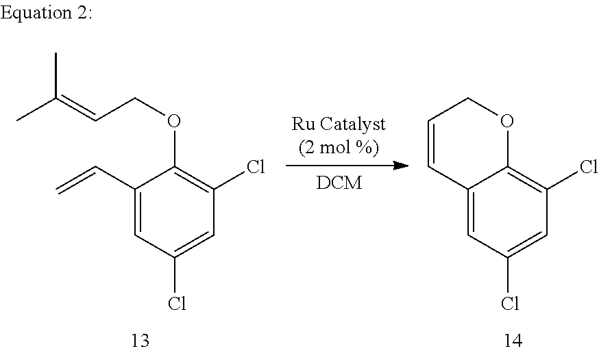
C1(C=C)=CC(Cl)=CC(Cl)=C1OCC=C(C)C.C12=CC(Cl)=CC(Cl)=C1OCC=C2
